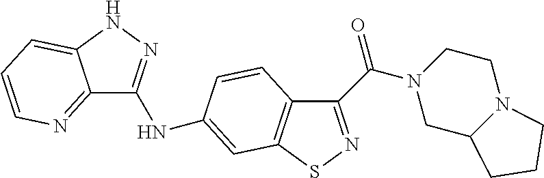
C12=NC=CC=C1NN=C2NC1=CC2=C(C(C(=O)N3CC4N(CC3)CCC4)=NS2)C=C1
